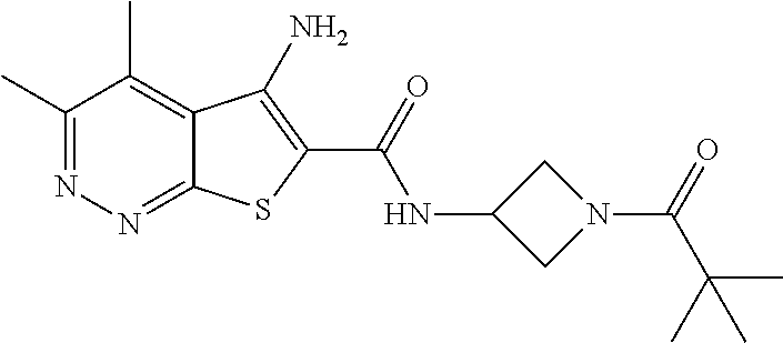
C1(C)=NN=C2C(=C1C)C(N)=C(C(=O)NC1CN(C(C(C)(C)C)=O)C1)S2
